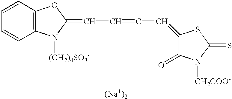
C1=CC=CC2=C1N([(CH2)4SO3-])C(=CC=CC=C1C(=O)N([CH2COO-])C(=S)S1)O2.[(Na+)2]
